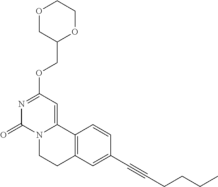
O1CC(COC2=NC(=O)N3C(=C2)C2=C(CC3)C=C(C#CCCCC)C=C2)OCC1
